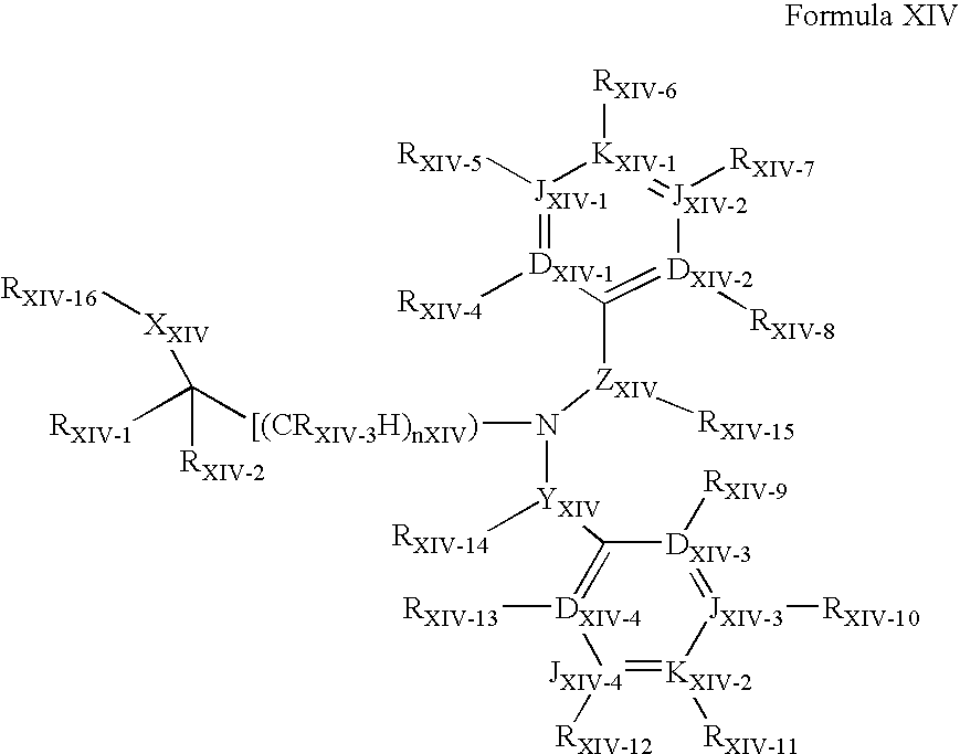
[JXIV-1]1([RXIV-5])=[DXIV-1]([RXIV-4])C([ZXIV](N([YXIV](C2=[DXIV-4]([RXIV-13])[JXIV-4]([RXIV-12])=[KXIV-2]([RXIV-11])[JXIV-3]([RXIV-10])=[DXIV-3]2[RXIV-9])[RXIV-14])[[(CRXIV-3H)nXIV)]C([RXIV-1])([RXIV-2])[XXIV][RXIV-16])[RXIV-15])=[DXIV-2]([RXIV-8])[JXIV-2]([RXIV-7])=[KXIV-1]1[RXIV-6]
